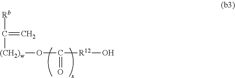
[Rb]C(=C)[(CH2)w]OC([R12]O)=O
